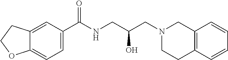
C(NCC(CN1CC2=C(CC1)C=CC=C2)O)(=O)C1=CC=C2C(=C1)CCO2
